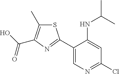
C1(C2=NC(C(=O)O)=C(C)S2)=CN=C(Cl)C=C1NC(C)C
